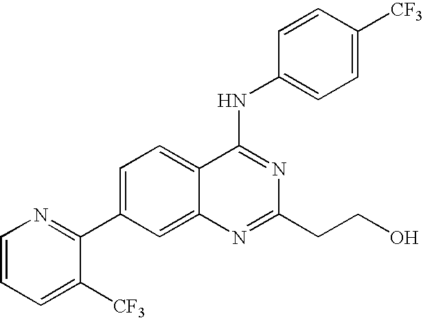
C1=CC=C([CF3])C(C2=CC=C3C(=C2)N=C(CCO)N=C3NC2=CC=C([CF3])C=C2)=N1
